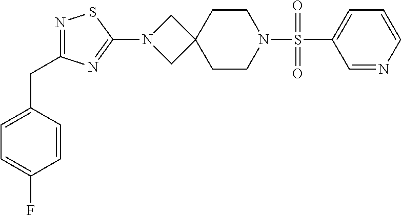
C1=NC=CC=C1S(N1CCC2(CC1)CN(C1=NC(CC3=CC=C(F)C=C3)=NS1)C2)(=O)=O
